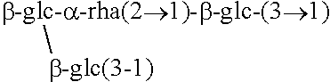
[b-glc(3-1)][b-glc-a-rha(21)-b-glc-(31)]
